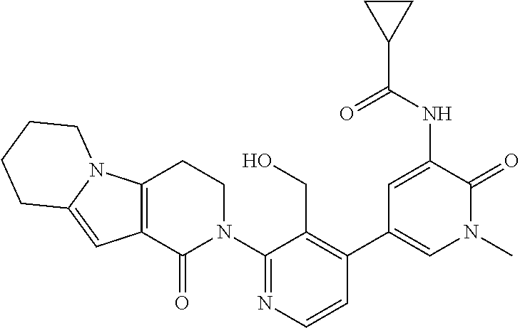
C12=C(C(=O)N(C3=NC=CC(C4=CN(C)C(=O)C(NC(C5CC5)=O)=C4)=C3CO)CC1)C=C1N2CCCC1
